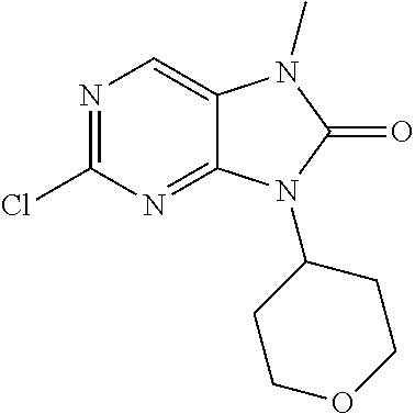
N1=C(Cl)N=C2C(=C1)N(C)C(=O)N2C1CCOCC1
